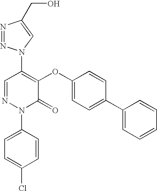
C1(N2N=NC(CO)=C2)=C(OC2=CC=C(C3=CC=CC=C3)C=C2)C(=O)N(C2=CC=C(Cl)C=C2)N=C1
